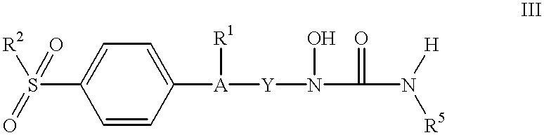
C1([A]([R1])[Y]N(O)C(=O)N([H])[R5])=CC=C(S(=O)(=O)[R2])C=C1
